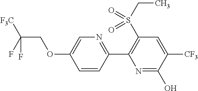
C(COC1=CN=C(C2=C(S(CC)(=O)=O)C=C([CF3])C(O)=N2)C=C1)(F)([F3C])F
